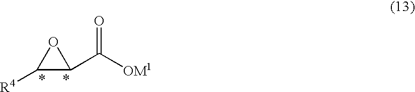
[R4]C1C(C([OM1])=O)O1
